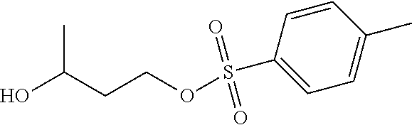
C1=CC(S(OCCC(O)C)(=O)=O)=CC=C1C
